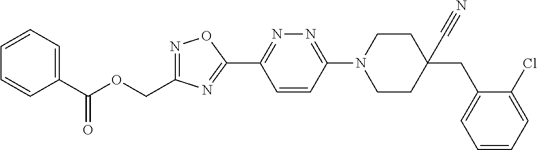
C1(C(OCC2=NOC(C3=NN=C(N4CCC(C#N)(CC5=CC=CC=C5Cl)CC4)C=C3)=N2)=O)=CC=CC=C1
